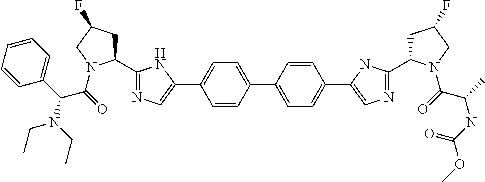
C1(C2=NC=C(C3=CC=C(C4=CC=C(C5=CN=C(C6CC(F)CN6C(=O)C(C)NC(OC)=O)N5)C=C4)C=C3)N2)CC(F)CN1C(=O)C(N(CC)CC)C1=CC=CC=C1
